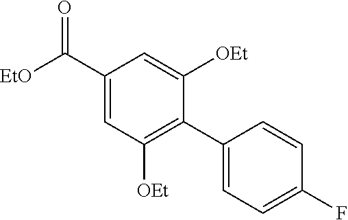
C1(C([EtO])=O)=CC([OEt])=C(C2=CC=C(F)C=C2)C([OEt])=C1
